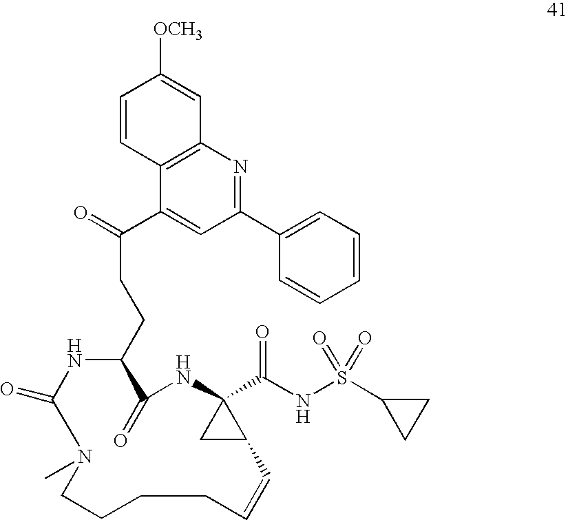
C(CC1C(=O)NC2(C(NS(C3CC3)(=O)=O)=O)CC2C=CCCCCN(C)C(=O)N1)C(C1=CC(C2=CC=CC=C2)=NC2=C1C=CC([OCH3])=C2)=O
